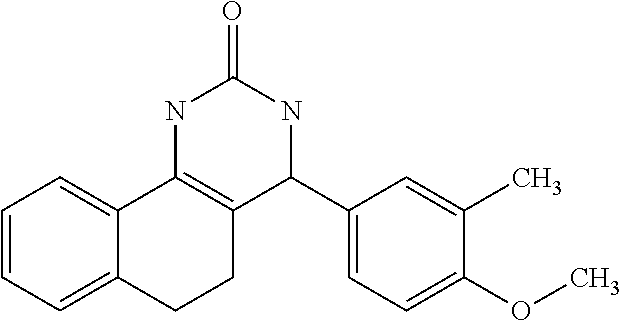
C1=CC=C2C(=C1)C1=C(CC2)C(C2=CC=C(OC)C(C)=C2)NC(=O)N1
